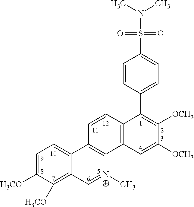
C1=C([H3CO])C([H3CO])=C2C(=C1)C1=C([N+](C)=C2)C2=C(C=C1)C(C1=CC=C(S(N(C)C)(=O)=O)C=C1)=C([OCH3])C([OCH3])=C2
